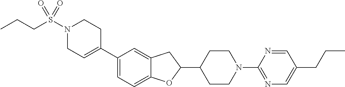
N1(S(CCC)(=O)=O)CC=C(C2=CC=C3C(=C2)CC(C2CCN(C4=NC=C(CCC)C=N4)CC2)O3)CC1
